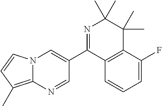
N12C(=C(C)C=C1)N=CC(C1=NC(C)(C)C(C)(C)C3=C1C=CC=C3F)=C2
